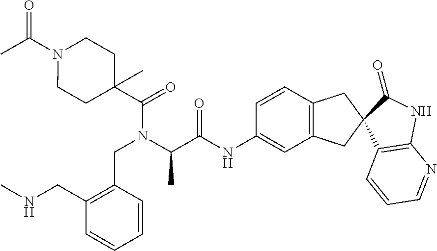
CC(N1CCC(C(=O)N(C(C(=O)NC2=CC3=C(C=C2)CC2(C3)C(=O)NC3=C2C=CC=N3)C)CC2=C(CNC)C=CC=C2)(C)CC1)=O
